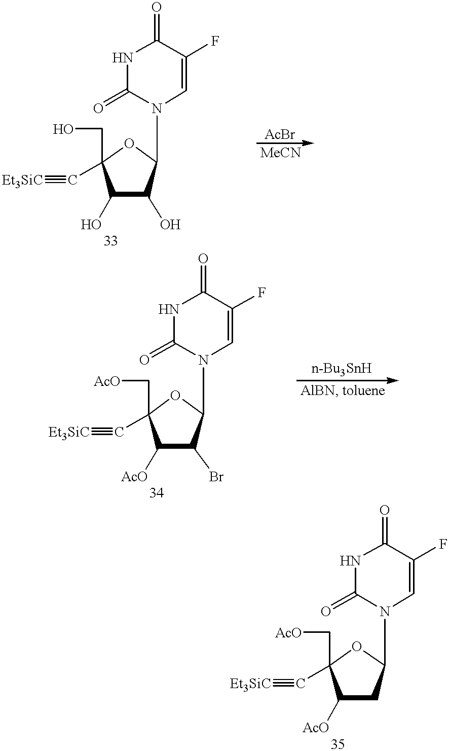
[Et3SiC]#CC1(CO)C(O)C(O)C(N2C=C(F)C(=O)NC2=O)O1.[Et3SiC]#CC1(C[AcO])C([AcO])C(Br)C(N2C=C(F)C(=O)NC2=O)O1.[Et3SiC]#CC1(C[AcO])C([AcO])CC(N2C=C(F)C(=O)NC2=O)O1
